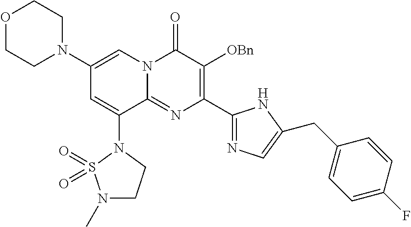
C1(N2CCOCC2)=CN2C(=NC(C3=NC=C(CC4=CC=C(F)C=C4)N3)=C([OBn])C2=O)C(N2S(=O)(=O)N(C)CC2)=C1
